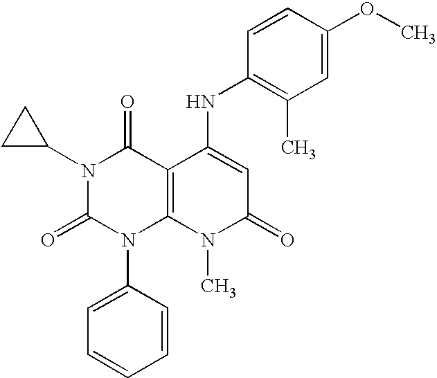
N1(C2CC2)C(=O)N(C2=CC=CC=C2)C2=C(C1=O)C(NC1=C(C)C=C(OC)C=C1)=CC(=O)N2C
